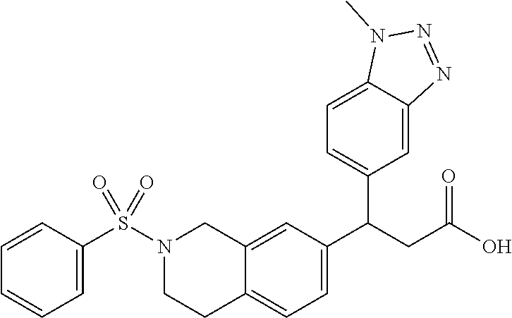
C1=CC(S(N2CCC3=CC=C(C(CC(O)=O)C4=CC=C5C(=C4)N=NN5C)C=C3C2)(=O)=O)=CC=C1
